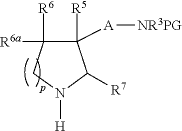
N1([H])C([R7])C([R5])([A][NR3PG])C([R6])([R6a])C1
